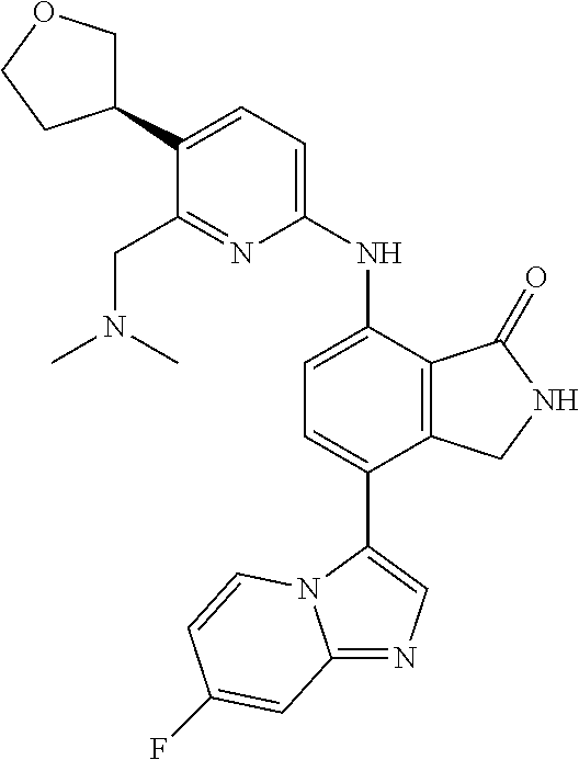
C1(C2COCC2)=CC=C(NC2=CC=C(C3=CN=C4N3C=CC(F)=C4)C3=C2C(=O)NC3)N=C1CN(C)C
